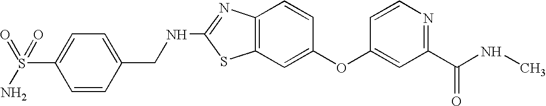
C1=CC(CNC2=NC3=C(S2)C=C(OC2=CC(C(NC)=O)=NC=C2)C=C3)=CC=C1S(N)(=O)=O
